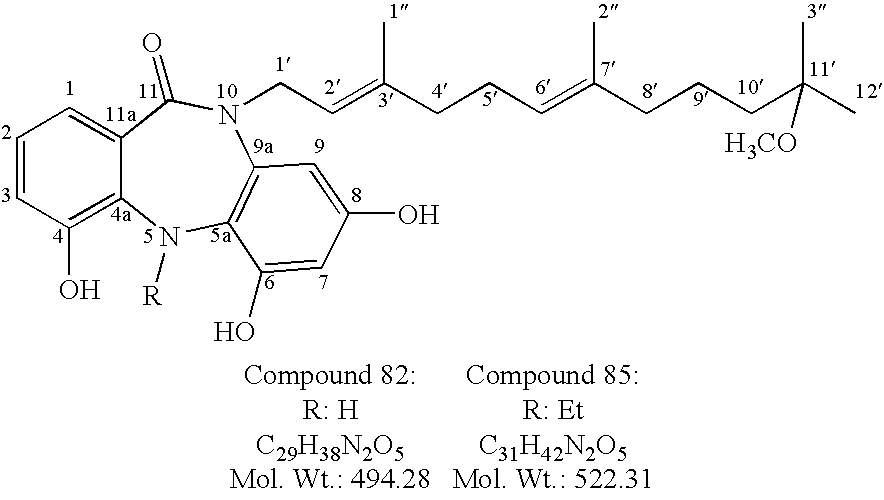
C1=CC(O)=C2C(=C1)C(=O)N(CC=C(CCC=C(CCCC(C)(C)[H3CO])C)C)C1=C(C(O)=CC(O)=C1)N2[R]
